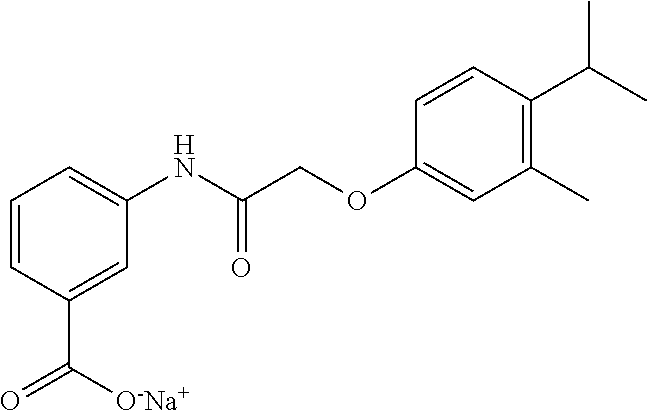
C1=CC(C(=O)[O-Na+])=CC(NC(COC2=CC(C)=C(C(C)C)C=C2)=O)=C1
